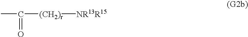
CC([(CH2)r][NR13R15])=O
